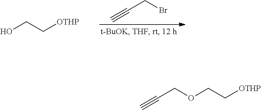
C#CCBr.OCC[OTHP].C(C[OTHP])OCC#C
